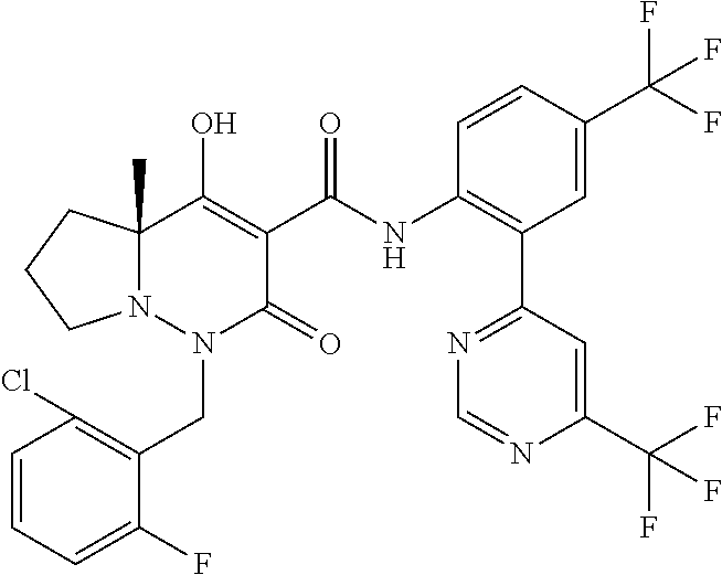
C1=CC=C(F)C(CN2C(=O)C(C(=O)NC3=C(C4=NC=NC(C(F)(F)F)=C4)C=C(C(F)(F)F)C=C3)=C(O)C3(C)N2CCC3)=C1Cl
